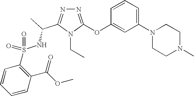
N1=C(OC2=CC(N3CCN(C)CC3)=CC=C2)N(CC)C(C(C)NS(=O)(=O)C2=C(C(OC)=O)C=CC=C2)=N1
